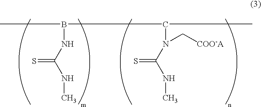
B(NC(NC)=S)(C)C(C)N(C(NC)=S)C[COO-A]
